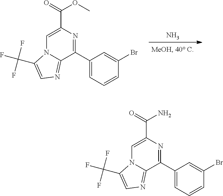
N.N12C=C(C(=O)OC)N=C(C3=CC=CC(Br)=C3)C1=NC=C2C(F)(F)F.N12C=C(C(=O)N)N=C(C3=CC=CC(Br)=C3)C1=NC=C2C(F)(F)F
